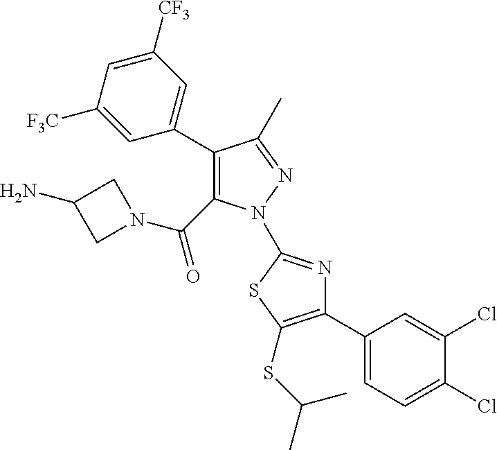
C1(C2=CC([CF3])=CC([F3C])=C2)=C(C(=O)N2CC(N)C2)N(C2=NC(C3=CC=C(Cl)C(Cl)=C3)=C(SC(C)C)S2)N=C1C
